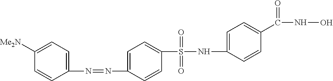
C1(S(NC2=CC=C(C(NO)=O)C=C2)(=O)=O)=CC=C(N=NC2=CC=C([Me2N])C=C2)C=C1
